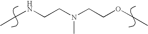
CCNCCN(CCOCC)C
